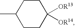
CC1CCC([OR13])([OR14])CC1
